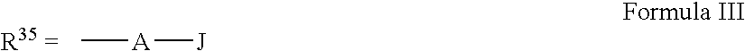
C[A][J]
